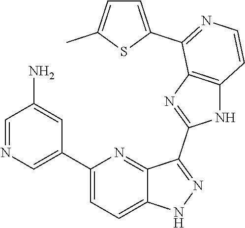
C1(C2=CN=CC(N)=C2)=CC=C2C(=N1)C(C1=NC3=C(N1)C=CN=C3C1=CC=C(C)S1)=NN2
